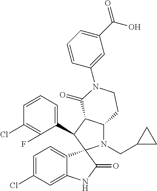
C1(C2C3C(N(CC4CC4)C24C2=CC=C(Cl)C=C2NC4=O)CCN(C2=CC(C(O)=O)=CC=C2)C3=O)=CC=CC(Cl)=C1F
